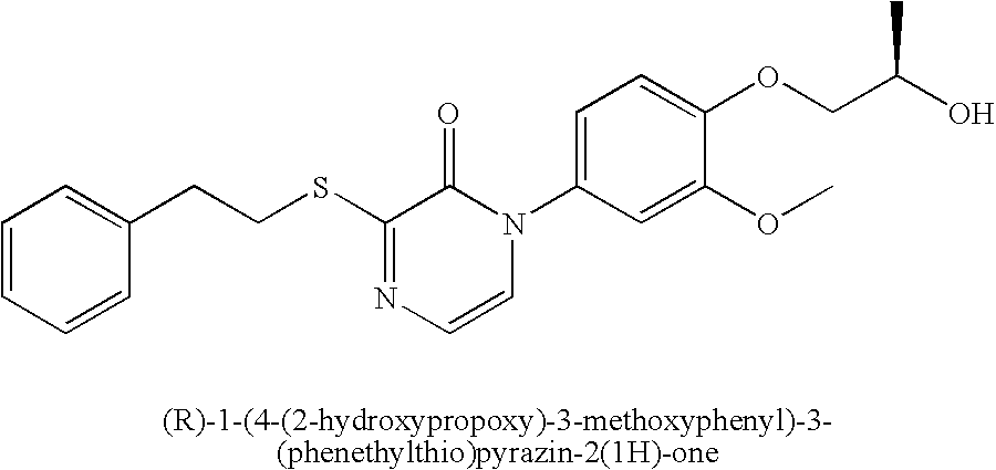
C(CSC1=NC=CN(C2=CC=C(OCC(O)C)C(OC)=C2)C1=O)C1=CC=CC=C1
